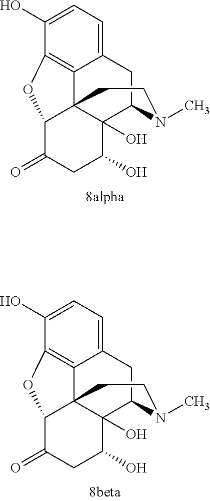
C12=CC=C(O)C3=C1C14C(O)(C(C2)N(C)CC1)C(O)CC(=O)C4O3.C12=CC=C(O)C3=C1C14C(O)(C(C2)N(C)CC1)C(O)CC(=O)C4O3
